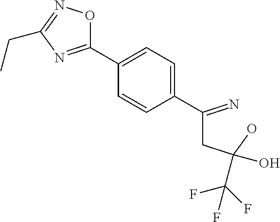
C1(C2=CC=C(C(CC(O)(O)C(F)(F)F)=N)C=C2)=NC(CC)=NO1
